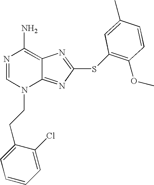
N1=CN(CCC2=CC=CC=C2Cl)C2=NC(SC3=C(OC)C=CC(C)=C3)=NC2=C1N
